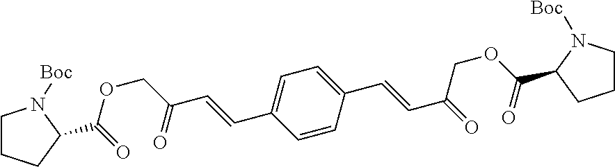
O(CC(C=CC1=CC=C(C=CC(=O)COC(C2CCCN2[Boc])=O)C=C1)=O)C(C1CCCN1[Boc])=O
